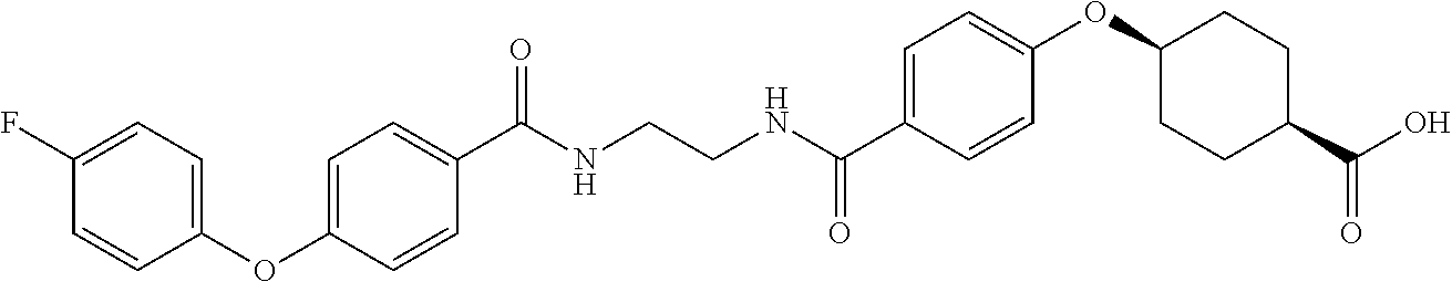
C1(C(NCCNC(C2=CC=C(OC3CCC(C(O)=O)CC3)C=C2)=O)=O)=CC=C(OC2=CC=C(F)C=C2)C=C1
